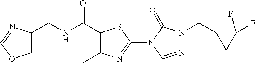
C1=C(CNC(C2=C(C)N=C(N3C(=O)N(CC4CC4(F)F)N=C3)S2)=O)N=CO1
